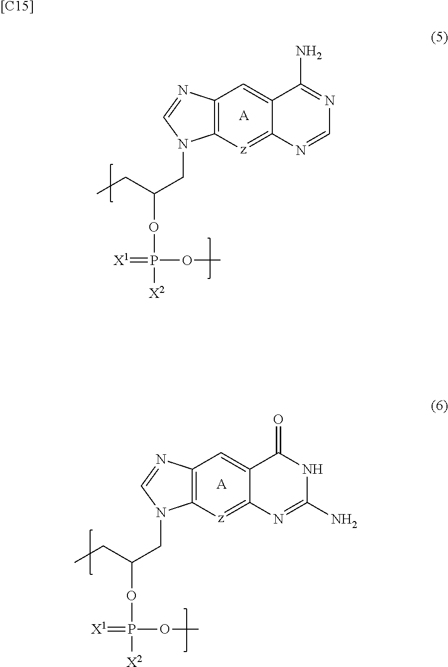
C12=C(N=CN1CC(CC)OP([X2])(OC)=[X1])C=C1C(=[z]2)N=C(N)NC1=O.[A].C12=C(N=CN1CC(CC)OP([X2])(OC)=[X1])C=C1C(=[z]2)N=CN=C1N.[A].[[C15]]
